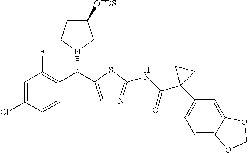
C1=C(Cl)C=CC(C(N2CC([OTBS])CC2)C2=CN=C(NC(C3(C4=CC=C5C(=C4)OCO5)CC3)=O)S2)=C1F
